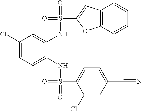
C1(Cl)=CC=C(NS(=O)(C2=CC=C(C#N)C=C2Cl)=O)C(NS(=O)(C2=CC3=C(O2)C=CC=C3)=O)=C1
